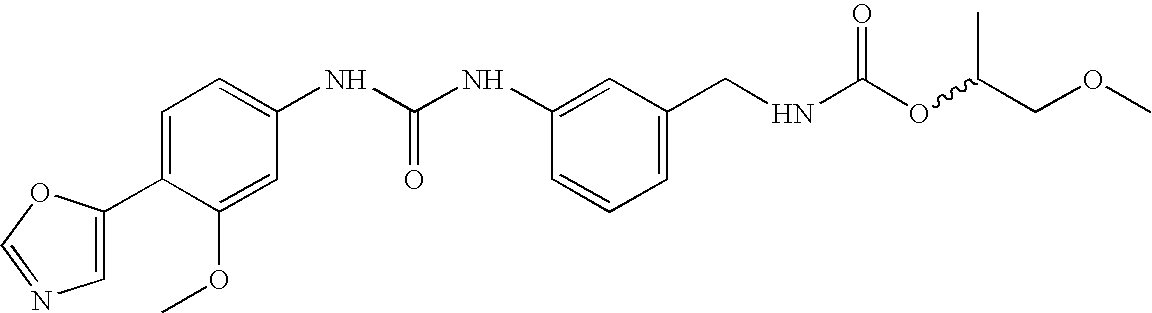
C1(C2=CN=CO2)=CC=C(NC(NC2=CC(CNC(OC(COC)C)=O)=CC=C2)=O)C=C1OC
